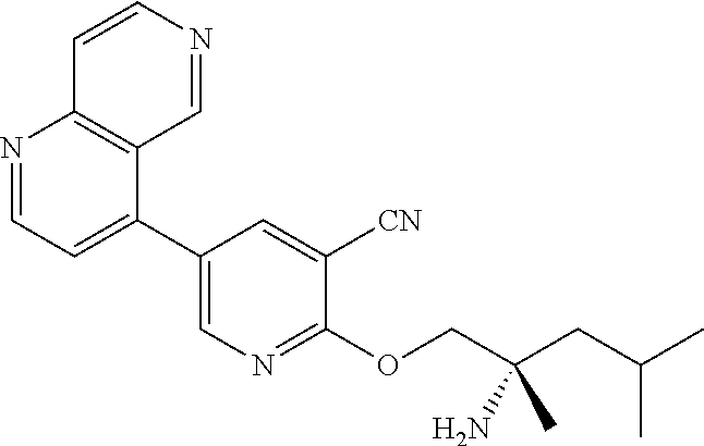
C1(C2=CC=NC3=C2C=NC=C3)=CN=C(OCC(CC(C)C)(C)N)C([CN])=C1
